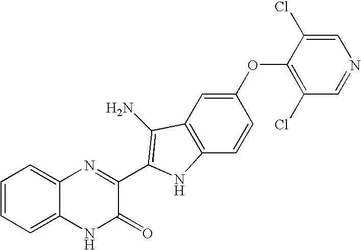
C1=CC=C2C(=C1)N=C(C1=C(N)C3=C(C=CC(OC4=C(Cl)C=NC=C4Cl)=C3)N1)C(=O)N2
